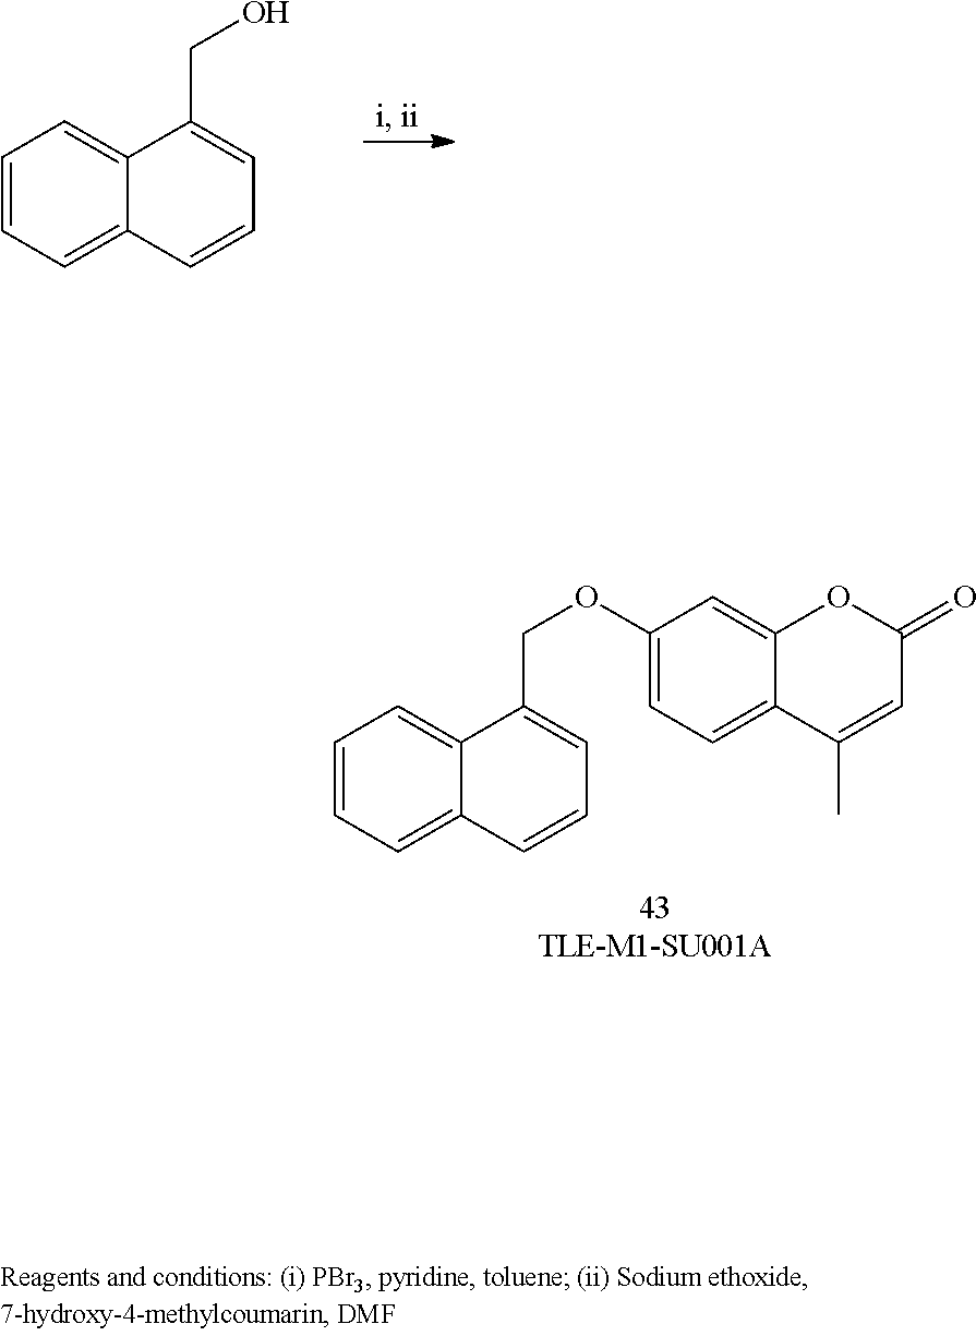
C1=CC=C2C(=C1)C(CO)=CC=C2.C1=CC=C2C(=C1)C(COC1=CC=C3C(=C1)OC(=O)C=C3C)=CC=C2
